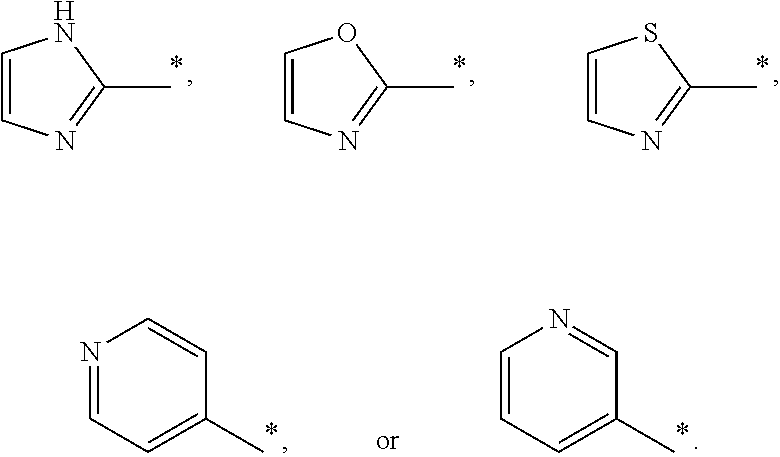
C1=CN=C(C)O1.C1=CN=C(C)S1.C1=CN=C(C)N1.N1=CC=C(C)C=C1.C1=CC=C(C)C=N1
